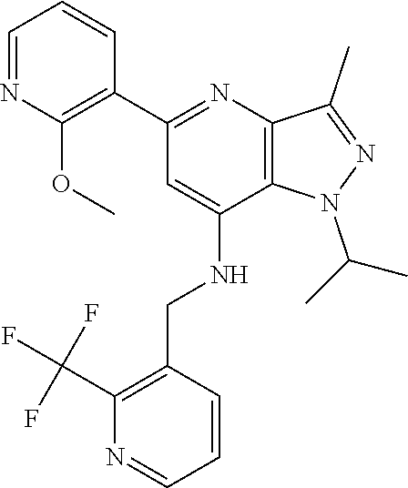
CC(N1C2=C(C(C)=N1)N=C(C1=C(OC)N=CC=C1)C=C2NCC1=C(C(F)(F)F)N=CC=C1)C
